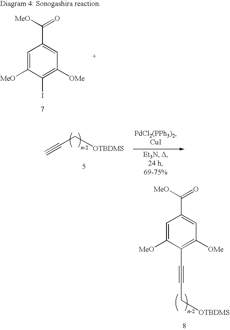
C#CC[OTBDMS].C1=C([MeO])C(C#CC[OTBDMS])=C([OMe])C=C1C([MeO])=O.C1=C([MeO])C(I)=C([OMe])C=C1C([MeO])=O
